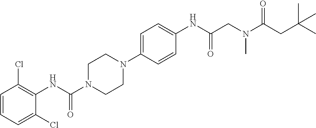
C1=CC=C(Cl)C(NC(N2CCN(C3=CC=C(NC(=O)CN(C)C(=O)CC(C)(C)C)C=C3)CC2)=O)=C1Cl
